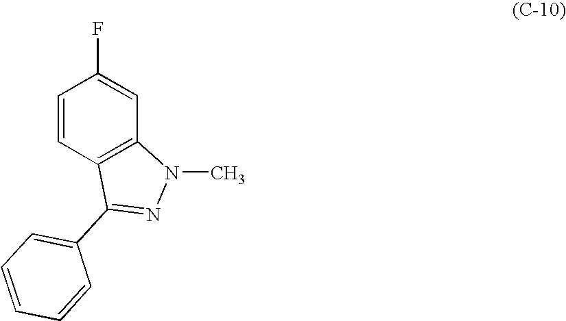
C1=CC2=C(C=C1F)N(C)N=C2C1=CC=CC=C1
